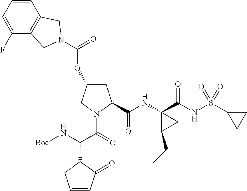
O(C1CC(C(NC2(C(NS(C3CC3)(=O)=O)=O)C(CC)C2)=O)N(C(=O)C(C2CC=CC2=O)N[Boc])C1)C(=O)N1CC2=C(C=CC=C2F)C1
